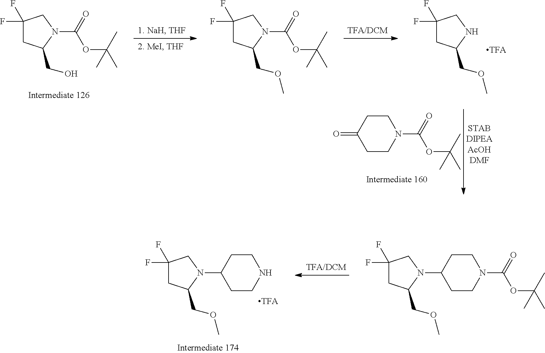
C1(F)(F)CC(CO)N(C(=O)OC(C)(C)C)C1.C1(F)(F)CC(COC)N(C(=O)OC(C)(C)C)C1.C1(F)(F)CC(COC)NC1.C1CC(=O)CCN1C(=O)OC(C)(C)C.C1CC(N2C(COC)CC(F)(F)C2)CCN1C(=O)OC(C)(C)C.C1CC(N2C(COC)CC(F)(F)C2)CCN1
